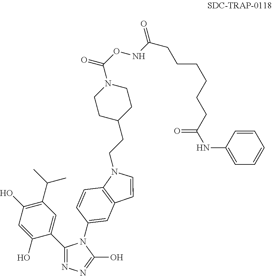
C1=C(O)C(C2=NN=C(O)N2C2=CC3=C(N(CCC4CCN(C(ONC(CCCCCCC(NC5=CC=CC=C5)=O)=O)=O)CC4)C=C3)C=C2)=CC(C(C)C)=C1O
